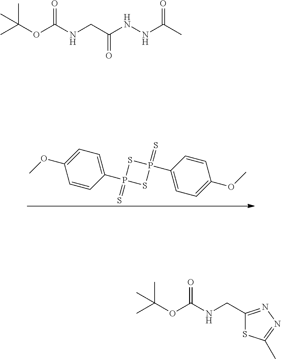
C1=CC(P2(=S)SP(C3=CC=C(OC)C=C3)(=S)S2)=CC=C1OC.C(OC(NCC1=NN=C(C)S1)=O)(C)(C)C.C(OC(NCC(NNC(C)=O)=O)=O)(C)(C)C
